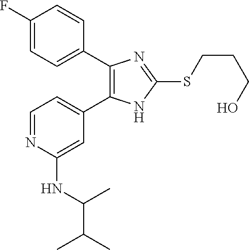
C1=C(C2=C(C3=CC=C(F)C=C3)N=C(SCCCO)N2)C=C(NC(C(C)C)C)N=C1
